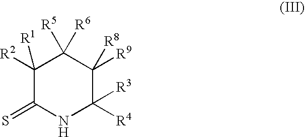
C1([R2])([R1])C(=S)NC([R4])([R3])C([R9])([R8])C1([R5])[R6]
